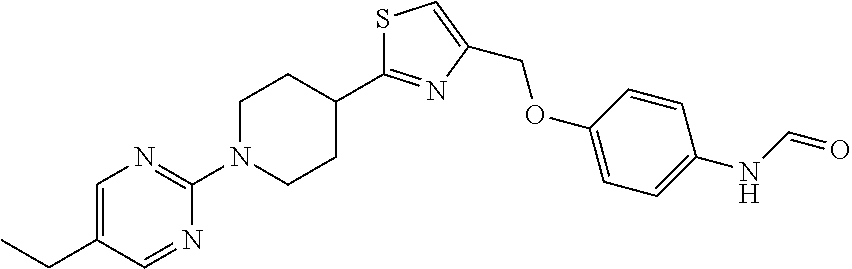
C1CC(C2=NC(COC3=CC=C(NC=O)C=C3)=CS2)CCN1C1=NC=C(CC)C=N1
